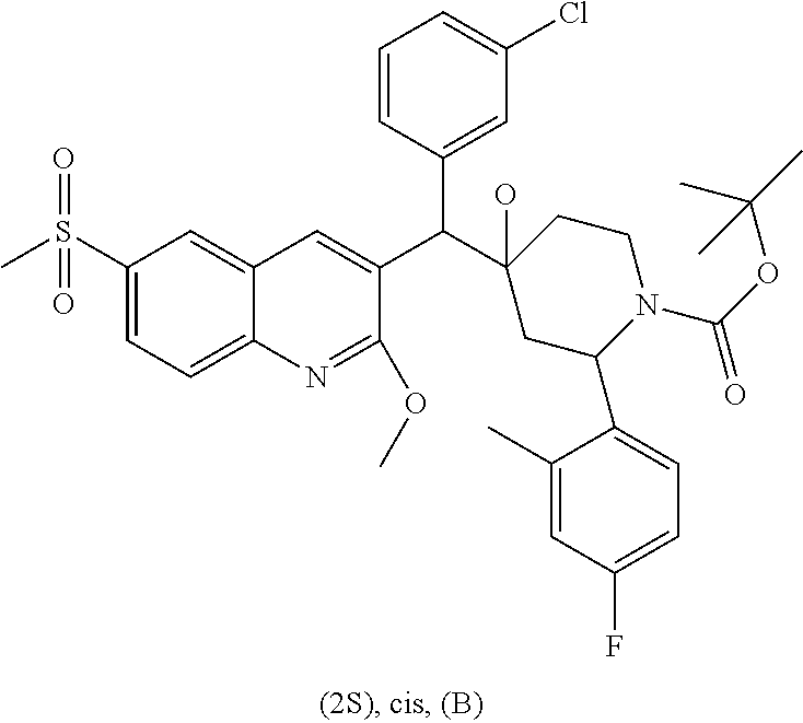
C1(S(C)(=O)=O)=CC=C2C(=C1)C=C(C(C1(O)CC(C3=CC=C(F)C=C3C)N(C(OC(C)(C)C)=O)CC1)C1=CC(Cl)=CC=C1)C(OC)=N2
